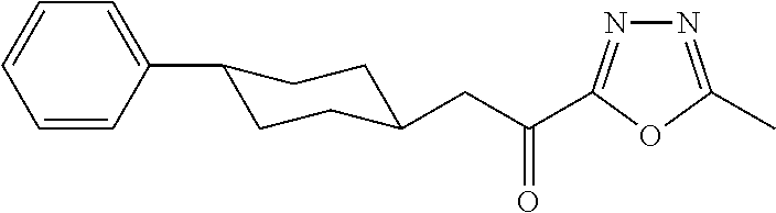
C1=CC(C2CCC(CC(=O)C3=NN=C(C)O3)CC2)=CC=C1
